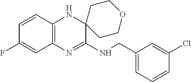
C1=CC2=C(C=C1F)N=C(NCC1=CC=CC(Cl)=C1)C1(N2)CCOCC1
